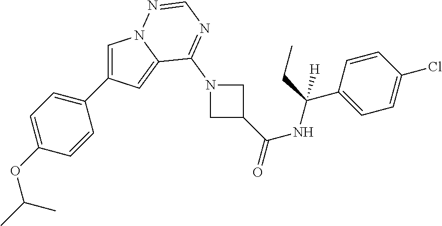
C1=C(C2=CC=C(OC(C)C)C=C2)C=C2N1N=CN=C2N1CC(C(NC(C2=CC=C(Cl)C=C2)(CC)[H])=O)C1
